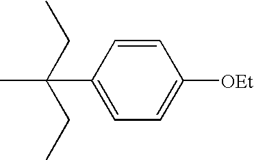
C1(C(C)(CC)CC)=CC=C([OEt])C=C1
